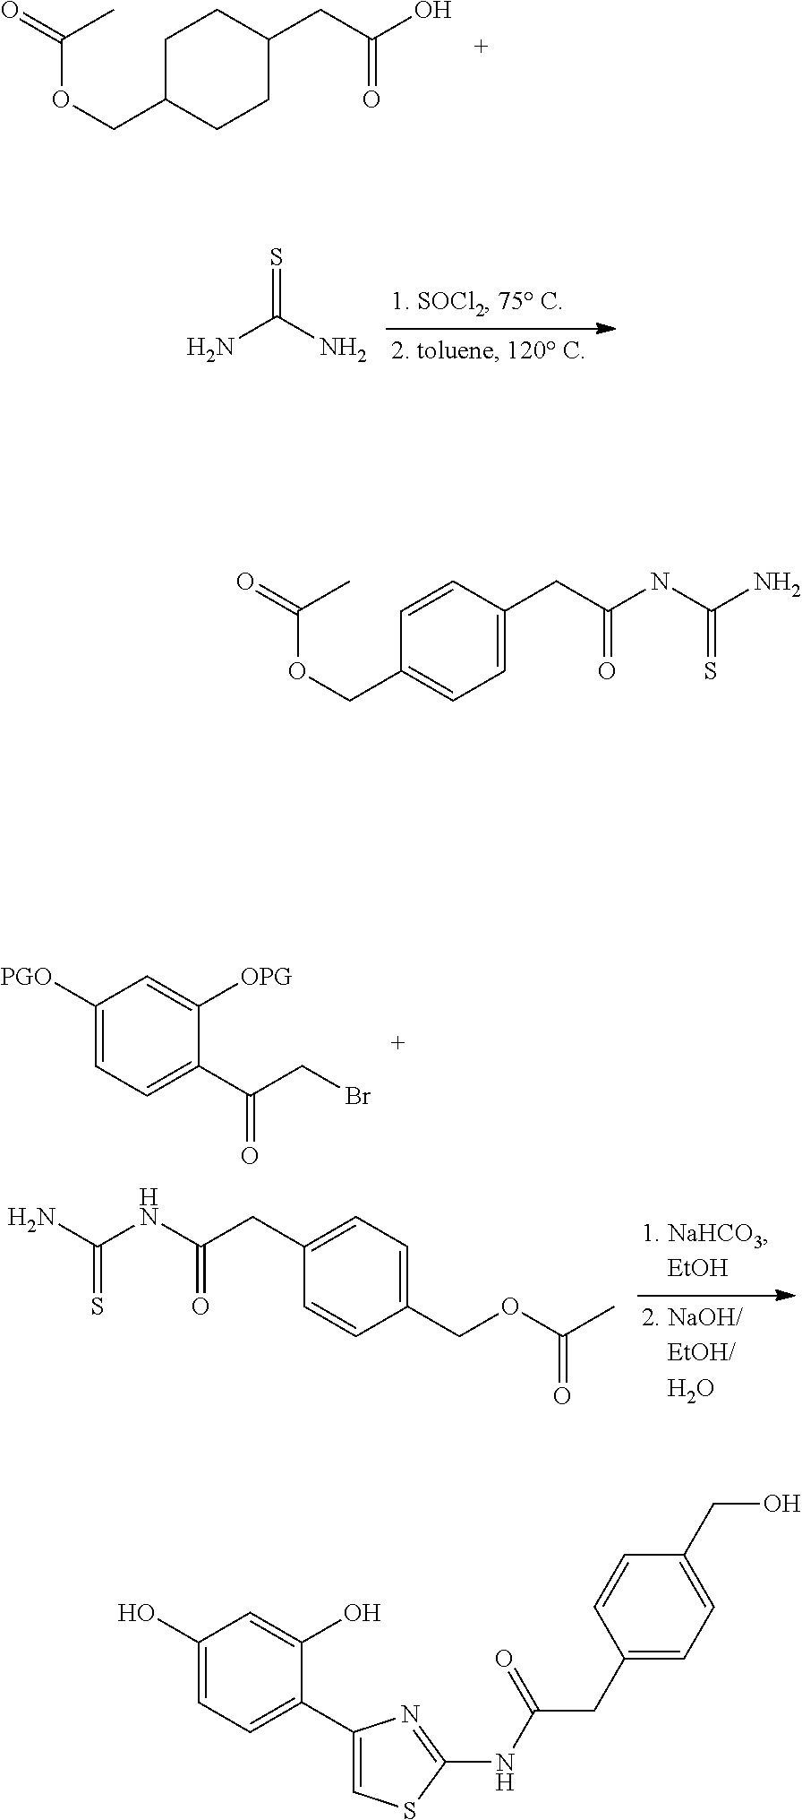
C1([PGO])=CC=C(C(CBr)=O)C([OPG])=C1.NC(N)=S.C1(CC(O)=O)CCC(COC(=O)C)CC1.C(NC(CC1=CC=C(COC(C)=O)C=C1)=O)(N)=S.C1(CC(NC(N)=S)=O)=CC=C(COC(=O)C)C=C1.C1(O)=CC=C(C2=CSC(NC(CC3=CC=C(CO)C=C3)=O)=N2)C(O)=C1
